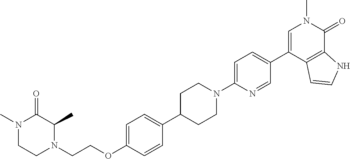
N1(C)CCN(CCOC2=CC=C(C3CCN(C4=CC=C(C5=CN(C)C(=O)C6=C5C=CN6)C=N4)CC3)C=C2)C(C)C1=O
